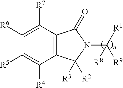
C1([R7])=C([R6])C([R5])=C([R4])C2=C1C(=O)N(C([R1])([R9])[R8])C2([R3])[R2]
